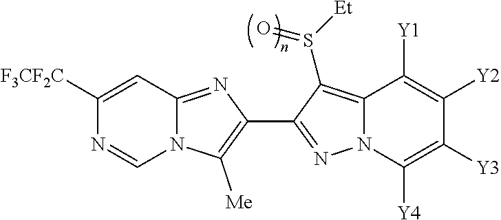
N12C(=NC(C3=NN4C(=C3S([Et])=O)C([Y1])=C([Y2])C([Y3])=C4[Y4])=C1[Me])C=C([F3CF2C])N=C2
